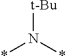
[t-Bu]N(*)*
